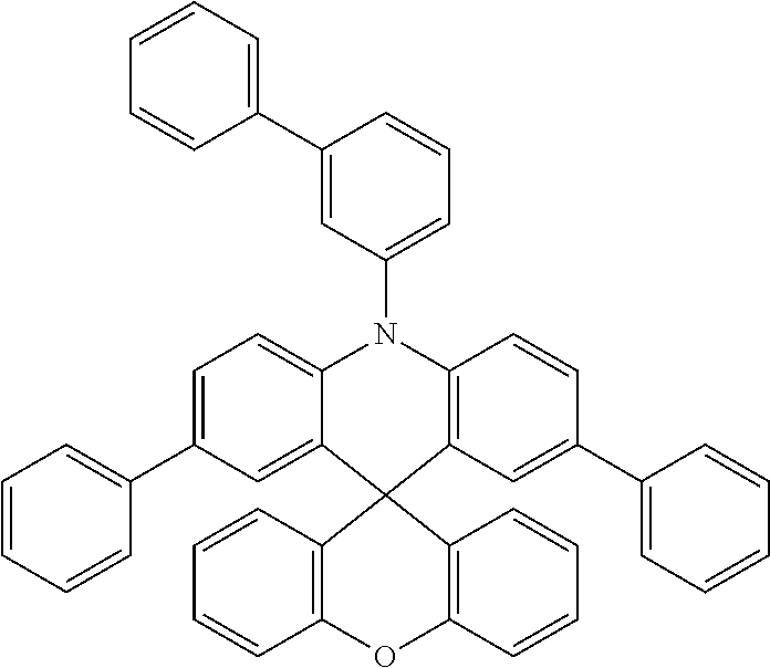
C1=C2C(=CC(C3=CC=CC=C3)=C1)C1(C3=C(N2C2=CC=CC(C4=CC=CC=C4)=C2)C=CC(C2=CC=CC=C2)=C3)C2=C(OC3=C1C=CC=C3)C=CC=C2
